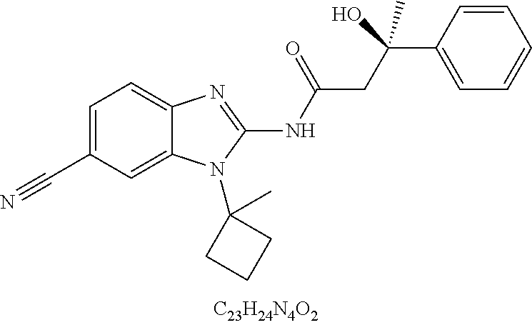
C1=C(C#N)C=C2C(=C1)N=C(NC(CC(O)(C1=CC=CC=C1)C)=O)N2C1(C)CCC1
